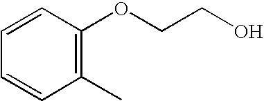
C1=CC(OCCO)=C(C)C=C1
